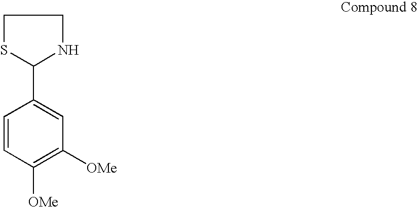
C1(C2SCCN2)=CC([OMe])=C([OMe])C=C1
